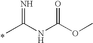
CC(NC(OC)=O)=N.*
